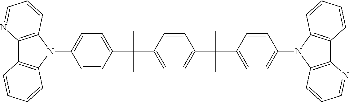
C1(C(C2=CC=C(N3C4=C(C5=C3C=CC=C5)N=CC=C4)C=C2)(C)C)=CC=C(C(C2=CC=C(N3C4=C(C5=C3C=CC=N5)C=CC=C4)C=C2)(C)C)C=C1
